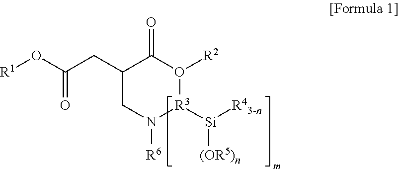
[R1]OC(CC1C(=O)O([R2])[R3]([Si]([R43-n])[(OR5)n])N([R6])C1)=O
